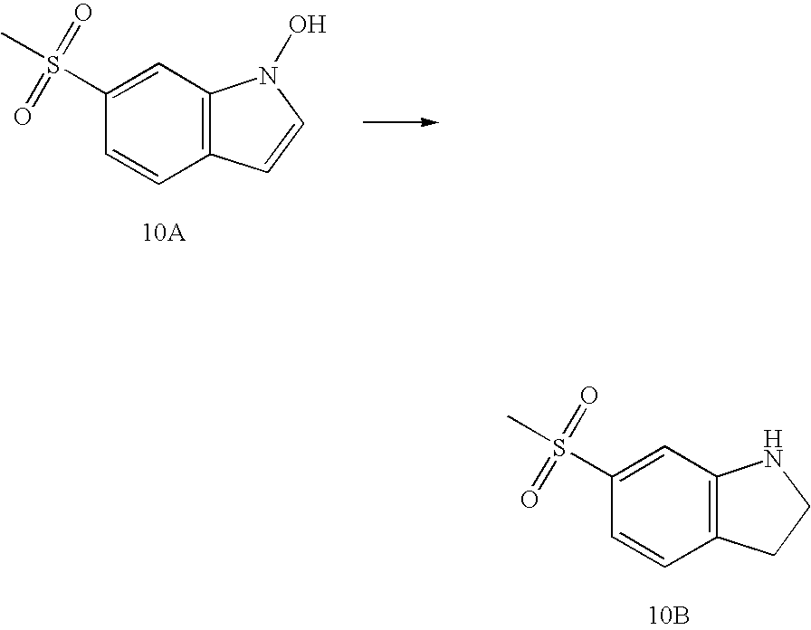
C1(S(C)(=O)=O)=CC2=C(C=C1)C=CN2O.C1(S(C)(=O)=O)=CC2=C(C=C1)CCN2.[10B]
